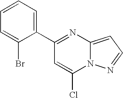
C1(C2=NC3=CC=NN3C(Cl)=C2)=CC=CC=C1Br
